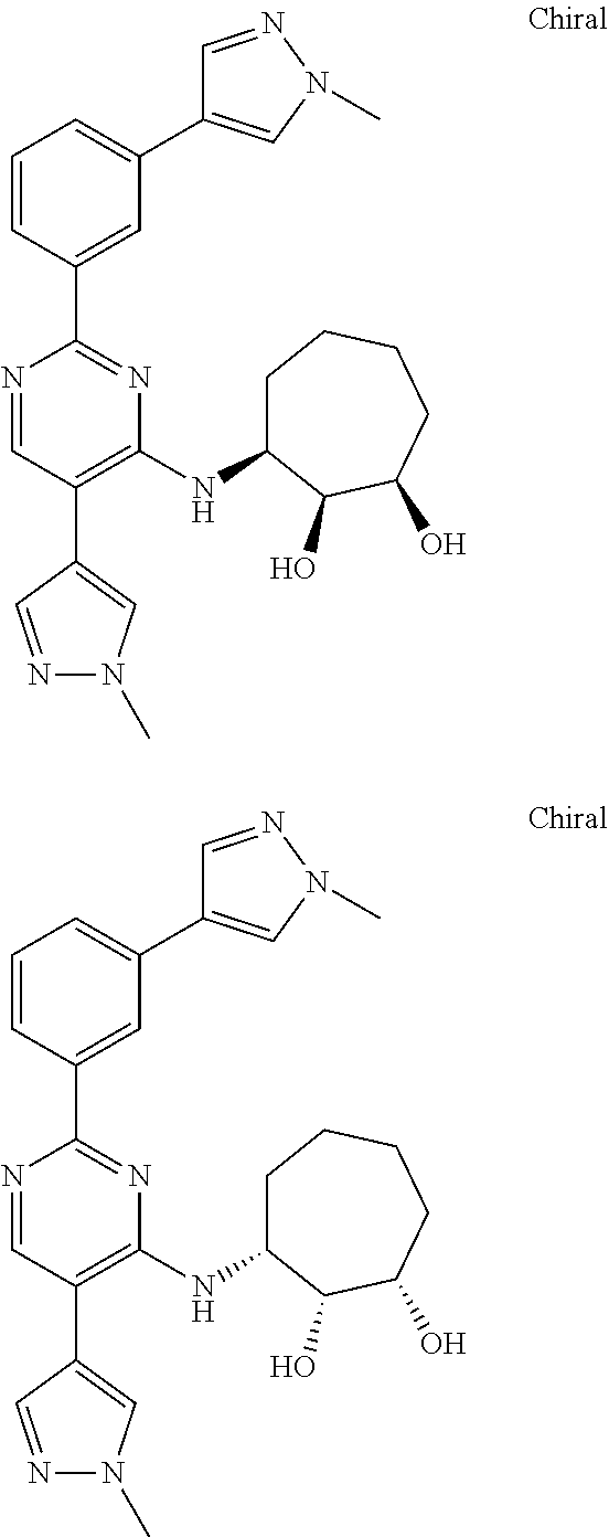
N1=CC(C2=CN(C)N=C2)=C(NC2CCCCC(O)C2O)N=C1C1=CC(C2=CN(C)N=C2)=CC=C1.N1=CC(C2=CN(C)N=C2)=C(NC2CCCCC(O)C2O)N=C1C1=CC(C2=CN(C)N=C2)=CC=C1
